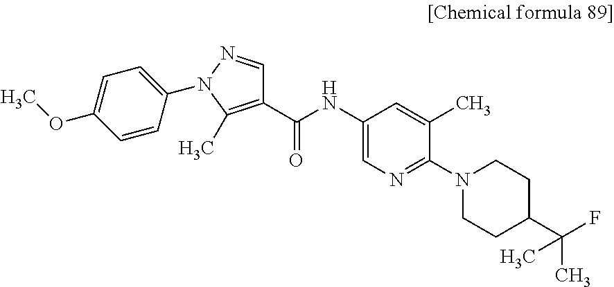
C1(C(NC2=CN=C(N3CCC(C(F)(C)C)CC3)C(C)=C2)=O)=C(C)N(C2=CC=C(OC)C=C2)N=C1
